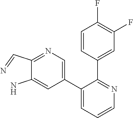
C1(C=N)=NC=C(C2=CC=CN=C2C2=CC(F)=C(F)C=C2)C=C1N
